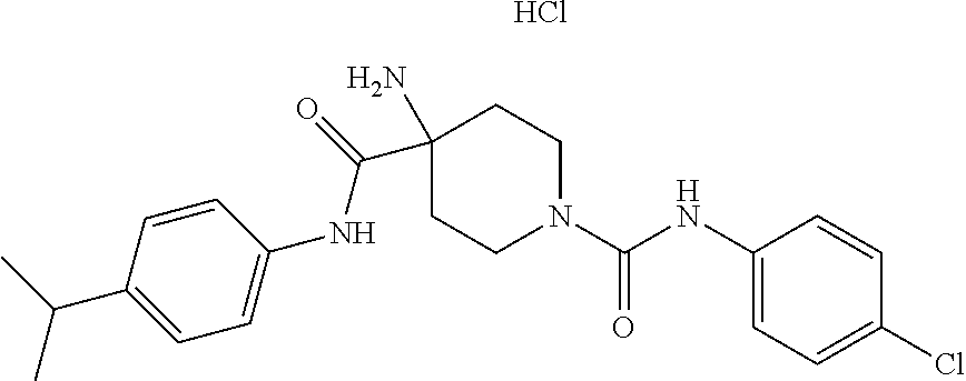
Cl.CC(C1=CC=C(NC(=O)C2(N)CCN(C(=O)NC3=CC=C(Cl)C=C3)CC2)C=C1)C
